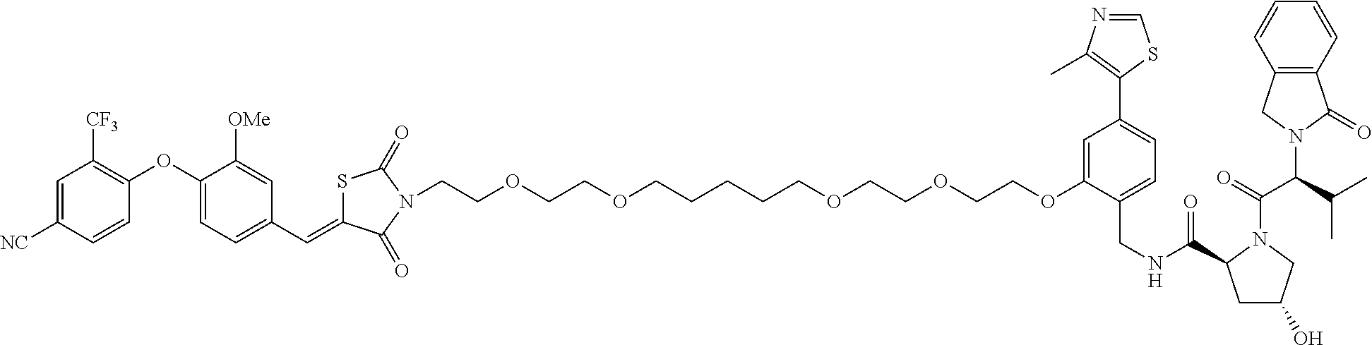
O(CCOCCCCCOCCOCCOC1=CC(C2=C(C)N=CS2)=CC=C1CNC(=O)C1CC(O)CN1C(=O)C(C(C)C)N1C(=O)C2=C(C1)C=CC=C2)CCN1C(=O)C(=CC2=CC=C(OC3=C([CF3])C=C([NC])C=C3)C([OMe])=C2)SC1=O
